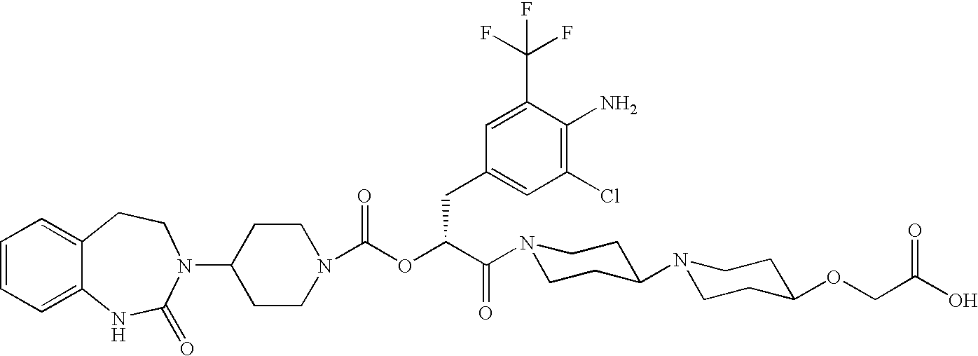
C1(N2C(=O)NC3=CC=CC=C3CC2)CCN(C(OC(C(N2CCC(N3CCC(OCC(O)=O)CC3)CC2)=O)CC2=CC(Cl)=C(N)C(C(F)(F)F)=C2)=O)CC1
